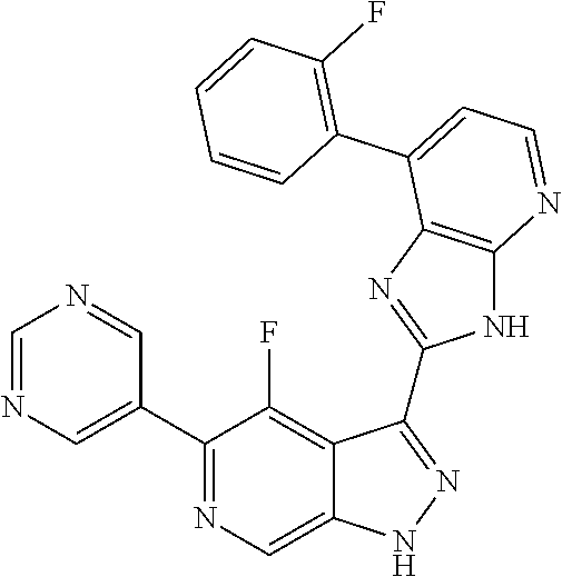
C1=NC=C(C2=NC=C3C(=C2F)C(C2=NC4=C(N2)N=CC=C4C2=C(F)C=CC=C2)=NN3)C=N1
